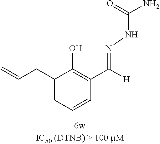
C1(CC=C)=CC=CC(C([H])=NNC(N)=O)=C1O
